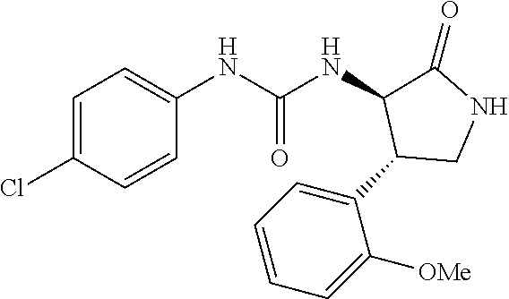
C1=C(Cl)C=CC(NC(NC2C(=O)NCC2C2=CC=CC=C2[OMe])=O)=C1
